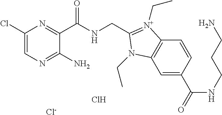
Cl.[Cl-].C1(Cl)=CN=C(N)C(C(NCC2=[N+](CC)C3=C(C=C(C(NCCCN)=O)C=C3)N2CC)=O)=N1
